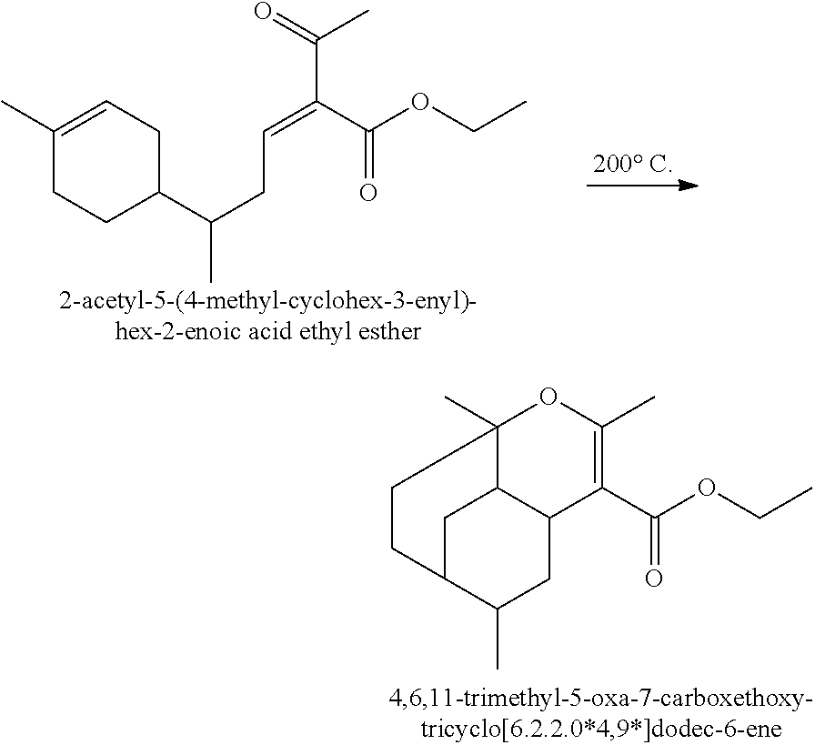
C1(C)=CCC(C(CC=C(C(C)=O)C(OCC)=O)C)CC1.C12(C)C3C(C(C(OCC)=O)=C(C)O1)CC(C)C(C3)CC2
